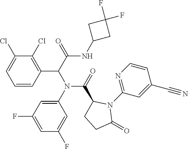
C1=CC(C(C(=O)NC2CC(F)(F)C2)N(C(=O)C2CCC(=O)N2C2=NC=CC(C#N)=C2)C2=CC(F)=CC(F)=C2)=C(Cl)C(Cl)=C1
